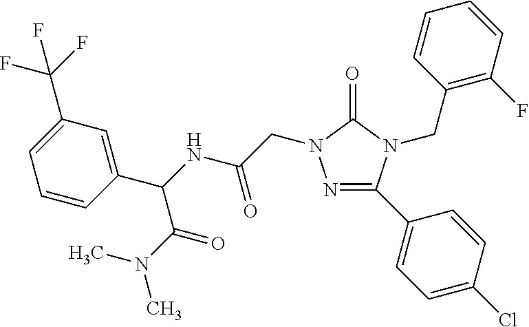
N(C(=O)CN1N=C(C2=CC=C(Cl)C=C2)N(CC2=C(F)C=CC=C2)C1=O)C(C1=CC(C(F)(F)F)=CC=C1)C(N(C)C)=O
